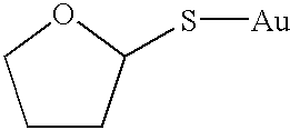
C1CC(S[Au])OC1
